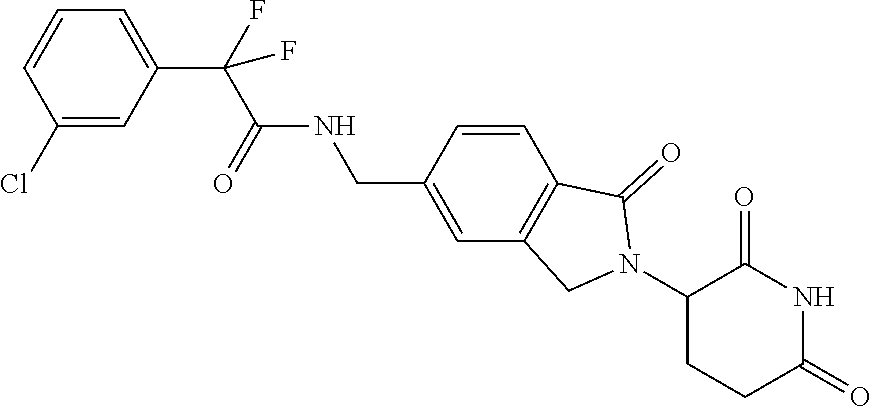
C1(Cl)=CC(C(F)(C(=O)NCC2=CC3=C(C=C2)C(=O)N(C2CCC(=O)NC2=O)C3)F)=CC=C1
